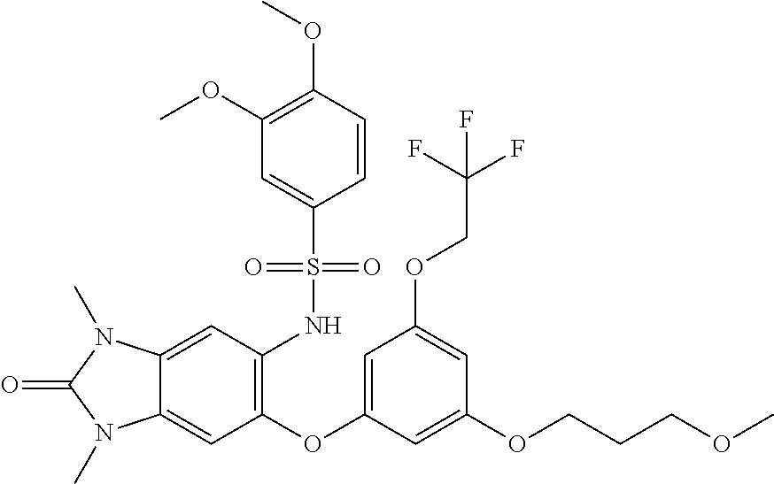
C12=CC(NS(C3=CC(OC)=C(OC)C=C3)(=O)=O)=C(OC3=CC(OCC(F)(F)F)=CC(OCCCOC)=C3)C=C1N(C)C(=O)N2C
